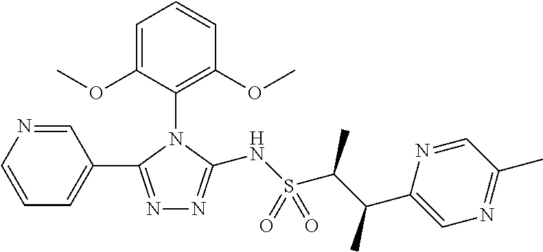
C1=NC=CC=C1C1=NN=C(NS(C(C(C2=CN=C(C)C=N2)C)C)(=O)=O)N1C1=C(OC)C=CC=C1OC
